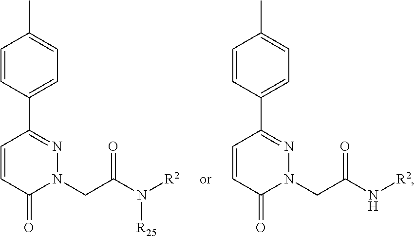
N1=C(C2=CC=C(C)C=C2)C=CC(=O)N1CC(=O)N[R2].N1=C(C2=CC=C(C)C=C2)C=CC(=O)N1CC(=O)N([R2])[R25]
